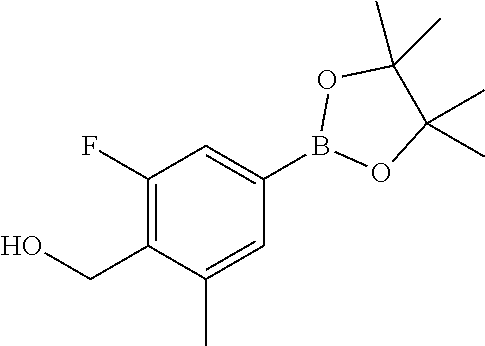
B1(C2=CC(F)=C(CO)C(C)=C2)OC(C)(C)C(C)(C)O1
